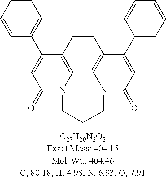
C1=CC=CC(C2=CC(=O)N3C4=C2C=CC2=C4N(C(=O)C=C2C2=CC=CC=C2)CCC3)=C1
